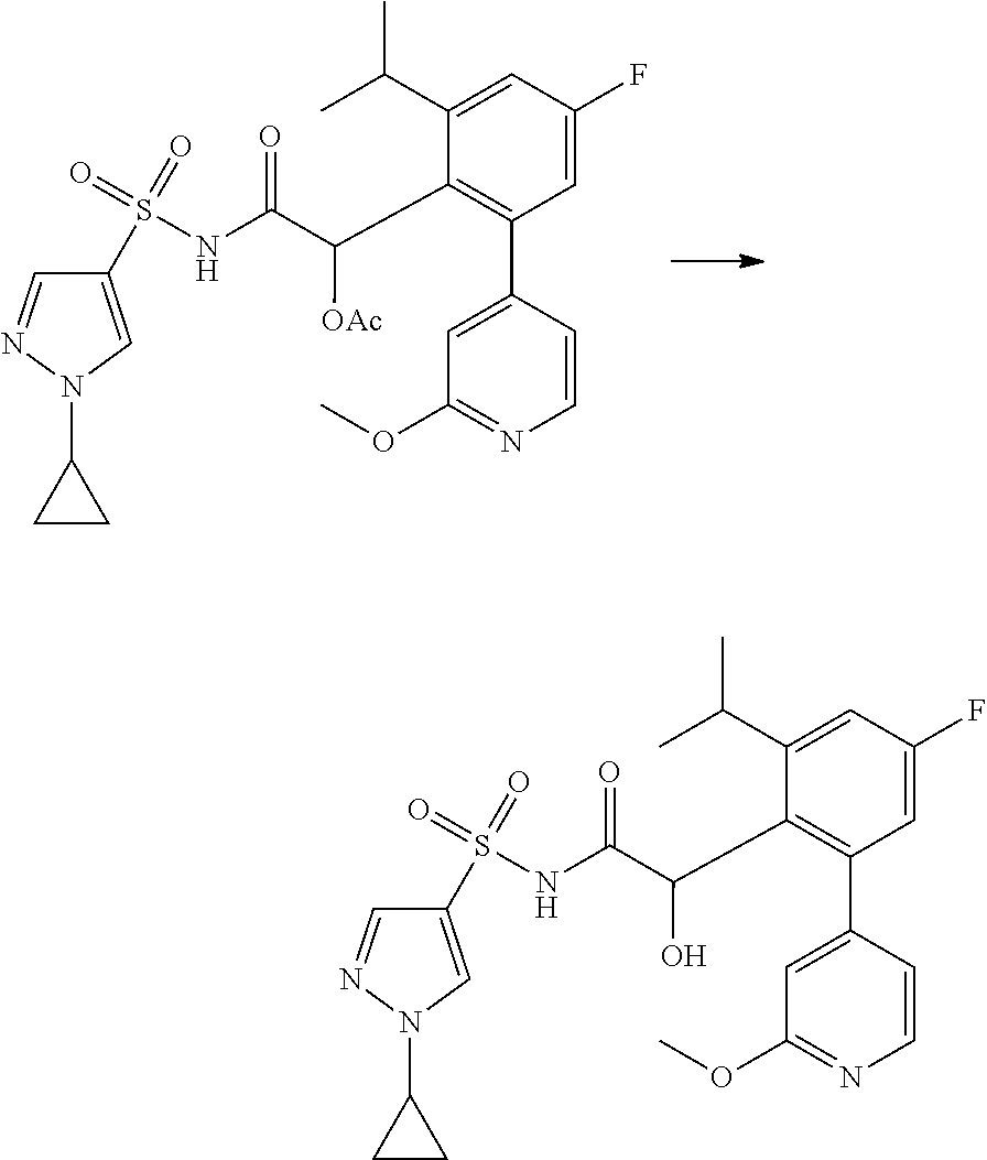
C1=C(F)C=C(C(C)C)C(C(C(=O)NS(C2=CN(C3CC3)N=C2)(=O)=O)[OAc])=C1C1=CC(OC)=NC=C1.C1=C(F)C=C(C(C)C)C(C(C(=O)NS(C2=CN(C3CC3)N=C2)(=O)=O)O)=C1C1=CC(OC)=NC=C1
